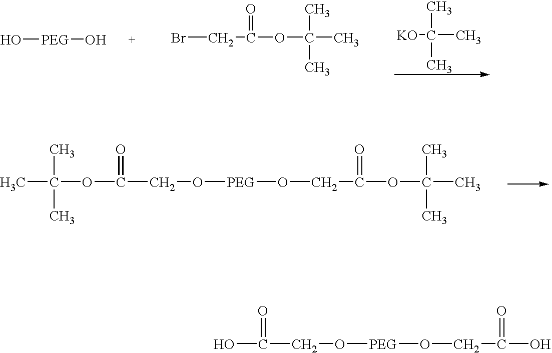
CC(OC(CO[PEG]OCC(=O)OC(C)(C)C)=O)(C)C.[KO]C(C)(C)C.O[PEG]O.BrCC(OC(C)(C)C)=O.OC(CO[PEG]OCC(O)=O)=O
